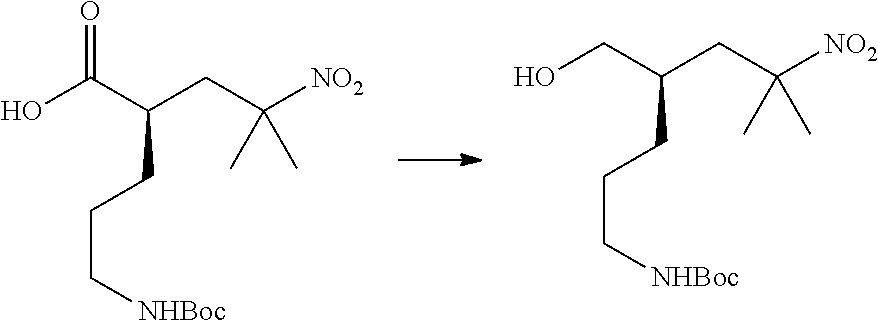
OCC(CC([NO2])(C)C)CCC[NHBoc].OC(C(CC([NO2])(C)C)CCC[NHBoc])=O
